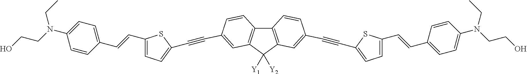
C12=C(C([Y1])([Y2])C3=C1C=CC(C#CC1=CC=C(C=CC4=CC=C(N(CC)CCO)C=C4)S1)=C3)C=C(C#CC1=CC=C(C=CC3=CC=C(N(CC)CCO)C=C3)S1)C=C2
